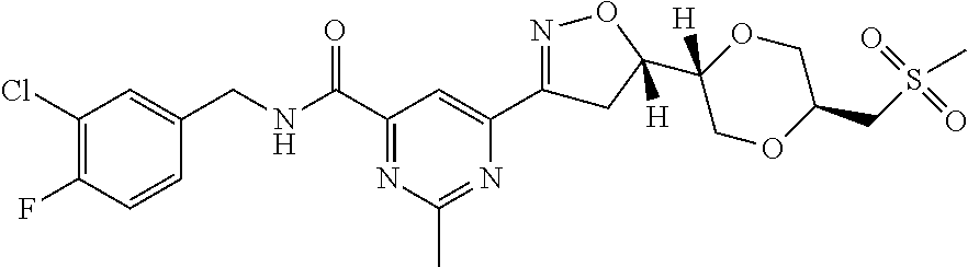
C1(Cl)=C(F)C=CC(CNC(C2=NC(C)=NC(C3=NOC(C4([H])OCC(CS(C)(=O)=O)OC4)([H])C3)=C2)=O)=C1
